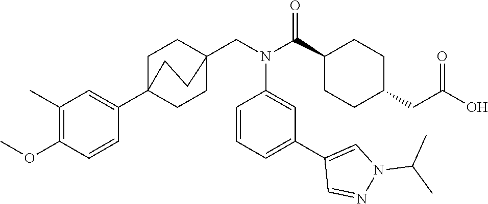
C1(C)=C(OC)C=CC(C23CCC(CN(C(C4CCC(CC(O)=O)CC4)=O)C4=CC(C5=CN(C(C)C)N=C5)=CC=C4)(CC2)CC3)=C1
